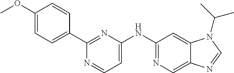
C12=CN=C(NC3=CC=NC(C4=CC=C(OC)C=C4)=N3)C=C1N(C(C)C)C=N2
